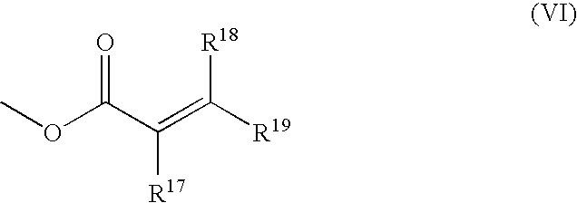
O=C(C(=C([R19])[R18])[R17])OC
